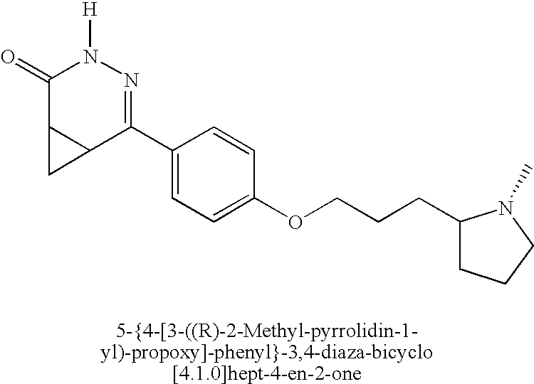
C1(=O)C2C(C(C3=CC=C(OCCCC4CCCN4C)C=C3)=NN1[H])C2
